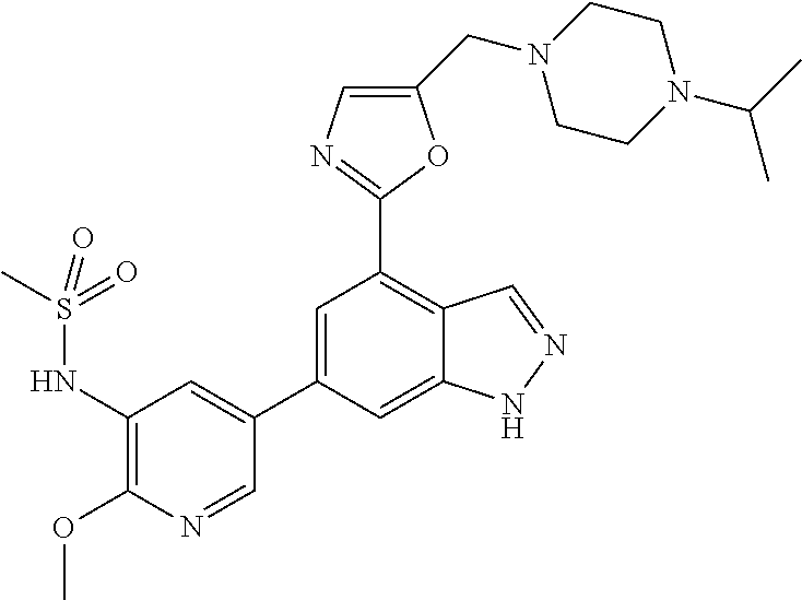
C1(NS(C)(=O)=O)=C(OC)N=CC(C2=CC(C3=NC=C(CN4CCN(C(C)C)CC4)O3)=C3C(=C2)NN=C3)=C1
